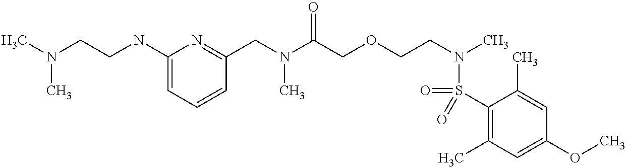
C1(S(=O)(N(CCOCC(N(CC2=NC(NCCN(C)C)=CC=C2)C)=O)C)=O)=C(C)C=C(OC)C=C1C
